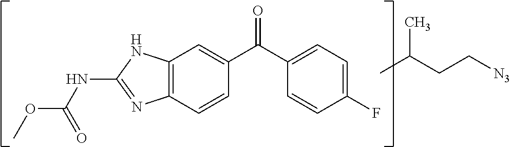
C1(C(C2=CC3=C(C=C2)N=C(NC(OC)=O)N3)=O)=CC=C(F)C=C1.CC(CC[N3])C
